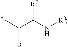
CC(C([R7])N[R8])=O
